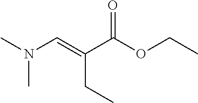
N(C=C(C(OCC)=O)CC)(C)C
